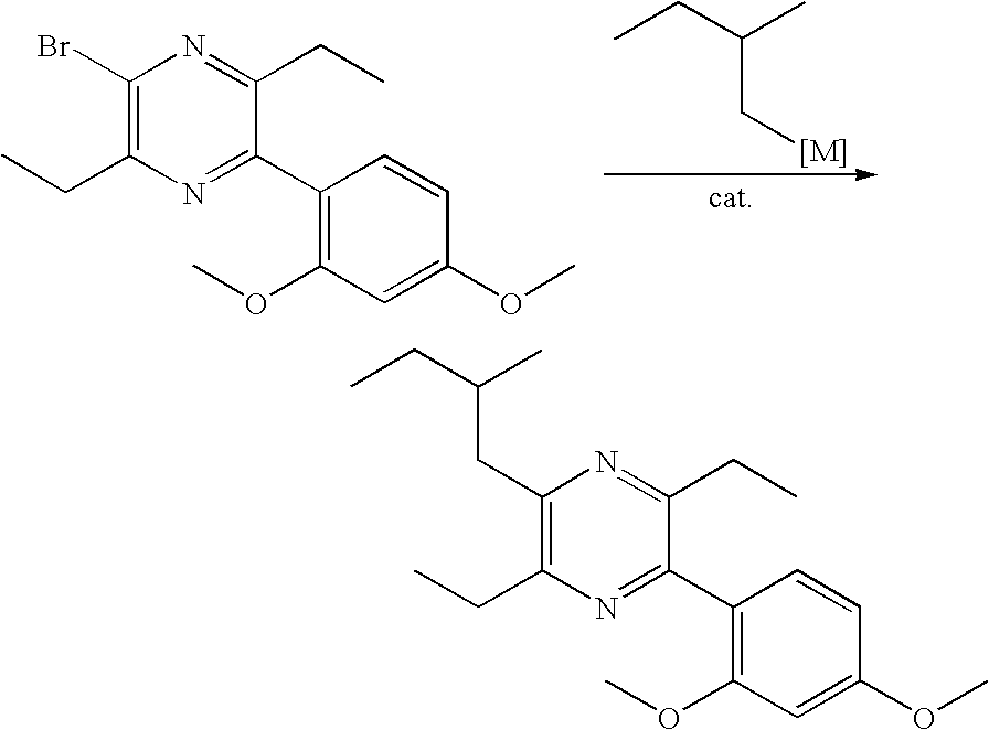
C1(Br)=C(CC)N=C(C2=C(OC)C=C(OC)C=C2)C(CC)=N1.C(C(C)C[[M]])C.C1(CC(C)CC)=C(CC)N=C(C2=C(OC)C=C(OC)C=C2)C(CC)=N1
